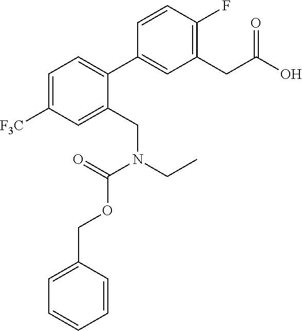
C1=C([F3C])C=C(CN(CC)C(=O)OCC2=CC=CC=C2)C(C2=CC(CC(O)=O)=C(F)C=C2)=C1
